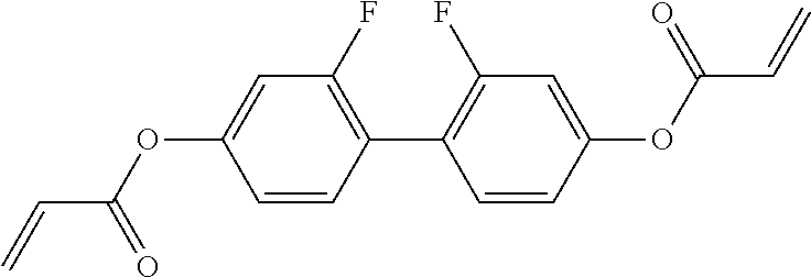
C=CC(OC1=CC(F)=C(C2=C(F)C=C(OC(C=C)=O)C=C2)C=C1)=O
